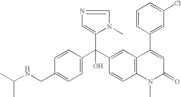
C1=C(CNC(C)C)C=CC(C(C2=CC3=C(C=C2)N(C)C(=O)C=C3C2=CC(Cl)=CC=C2)(C2=CN=CN2C)O)=C1
